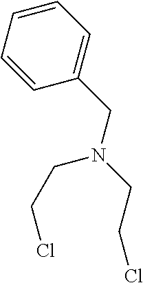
C1(CN(CCCl)CCCl)=CC=CC=C1
